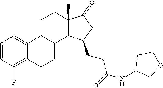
C1=CC(F)=C2C(=C1)C1C(CC2)C2C(C)(CC1)C(=O)CC2CCC(=O)NC1COCC1
